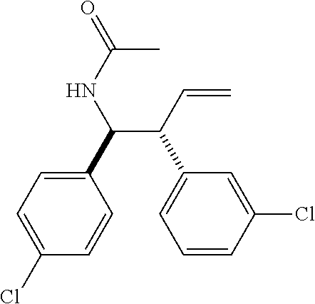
C1=C(Cl)C=CC(C(C(C2=CC=CC(Cl)=C2)C=C)NC(C)=O)=C1
